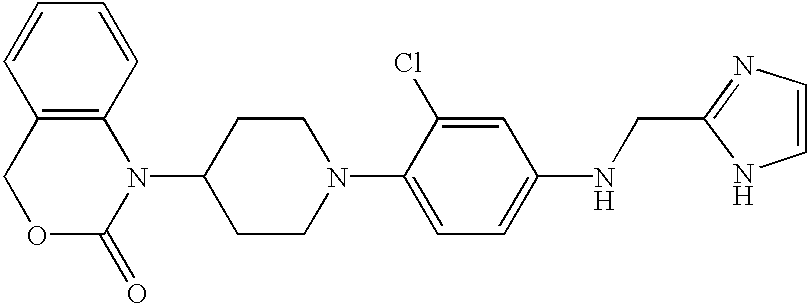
C1CC(N2C3=C(COC2=O)C=CC=C3)CCN1C1=CC=C(NCC2=NC=CN2)C=C1Cl
